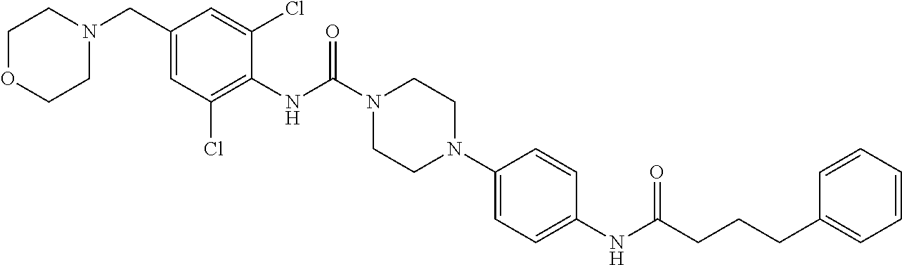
C1OCCN(CC2=CC(Cl)=C(NC(N3CCN(C4=CC=C(NC(CCCC5=CC=CC=C5)=O)C=C4)CC3)=O)C(Cl)=C2)C1
